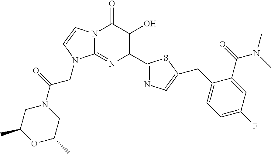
N12C(=NC(C3=NC=C(CC4=CC=C(F)C=C4C(=O)N(C)C)S3)=C(O)C1=O)N(CC(=O)N1CC(C)OC(C)C1)C=C2
